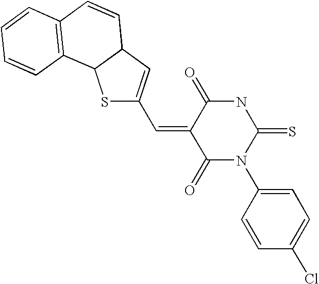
S1C(C=C2C(=O)N(C3=CC=C(Cl)C=C3)C(=S)NC2=O)=CC2C1C1=C(C=C2)C=CC=C1
